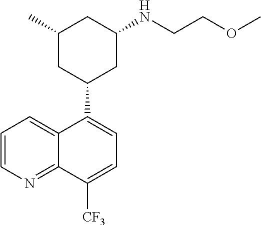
C1=CN=C2C(=C1)C(C1CC(NCCOC)CC(C)C1)=CC=C2[CF3]
